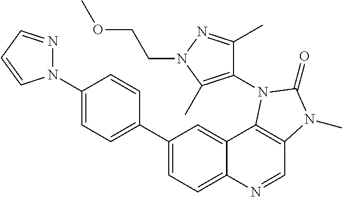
C1(N2N=CC=C2)=CC=C(C2=CC=C3C(=C2)C2=C(C=N3)N(C)C(=O)N2C2=C(C)N(CCOC)N=C2C)C=C1
